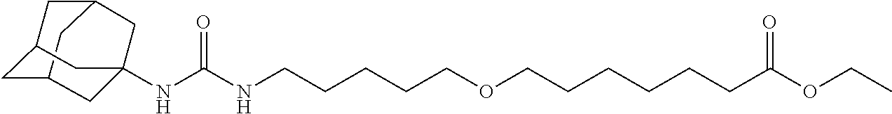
C12CC3CC(C1)CC(NC(NCCCCCOCCCCCCC(OCC)=O)=O)(C3)C2
